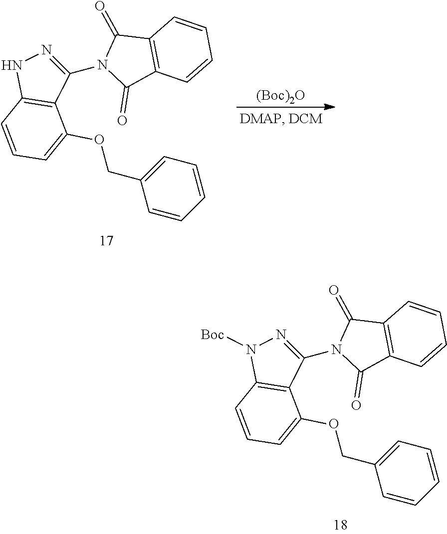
C1(N2C(=O)C3=C(C2=O)C=CC=C3)=NN([Boc])C2=C1C(OCC1=CC=CC=C1)=CC=C2.C1(N2C(=O)C3=C(C2=O)C=CC=C3)=NNC2=C1C(OCC1=CC=CC=C1)=CC=C2.[(Boc)2O]
